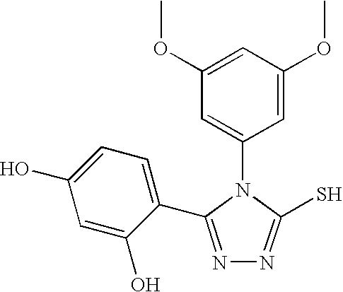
C1(OC)=CC(OC)=CC(N2C(S)=NN=C2C2=CC=C(O)C=C2O)=C1
